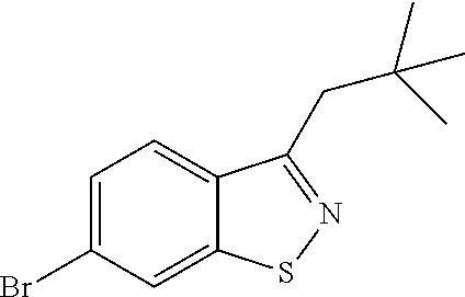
C1=C(Br)C=C2C(=C1)C(CC(C)(C)C)=NS2
